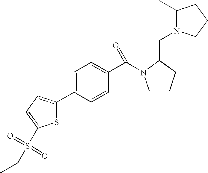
S1C(C2=CC=C(C(N3CCCC3CN3C(C)CCC3)=O)C=C2)=CC=C1S(CC)(=O)=O
